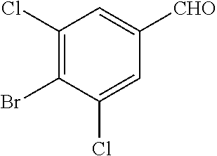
C1(Cl)=C(Br)C(Cl)=CC([CHO])=C1
